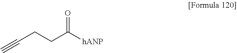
C(C([hANP])=O)CC#C
